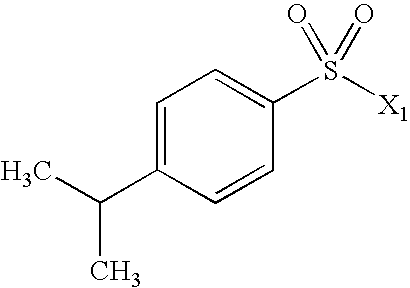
C1=C(C(C)C)C=CC(S([X1])(=O)=O)=C1
